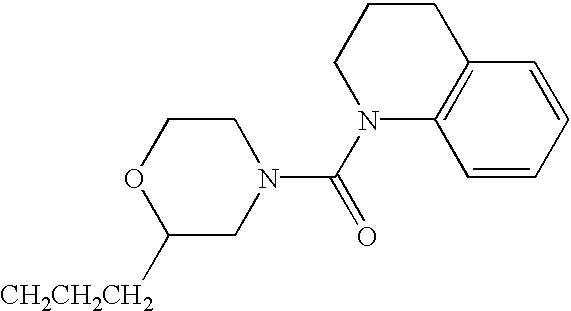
C1([CH2CH2CH2])CN(C(N2C3=C(CCC2)C=CC=C3)=O)CCO1
